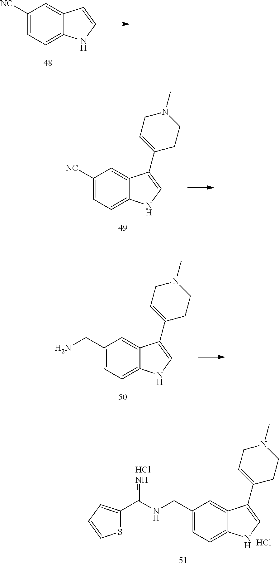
C1(CNC(C2=CC=CS2)=N)=CC=C2C(=C1)C(C1=CCN(C)CC1)=CN2.Cl.Cl.C1([NC])=CC=C2C(=C1)C=CN2.C1([NC])=CC=C2C(=C1)C(C1=CCN(C)CC1)=CN2.C1(CN)=CC=C2C(=C1)C(C1=CCN(C)CC1)=CN2
